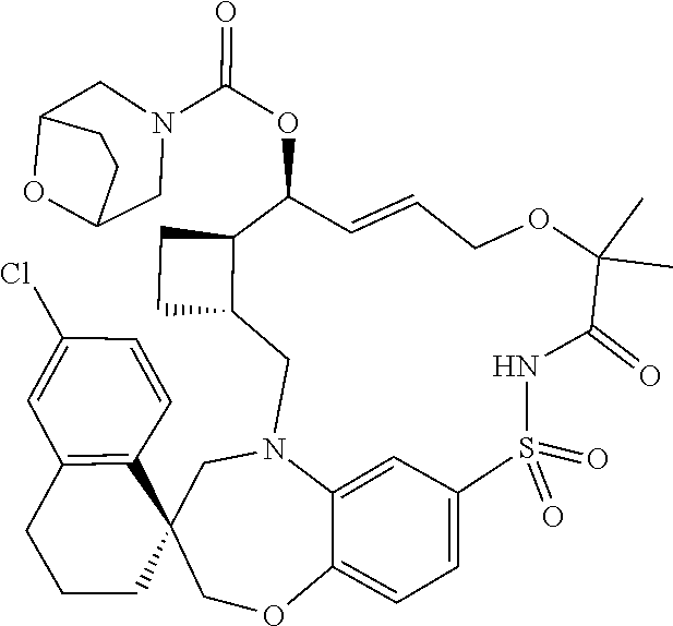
C1C2OC(C1)CN(C(OC1C=CCOC(C)(C)C(=O)NS(=O)(=O)C3=CC=C4C(=C3)N(CC3C1CC3)CC1(C3=C(C=C(Cl)C=C3)CCC1)CO4)=O)C2
